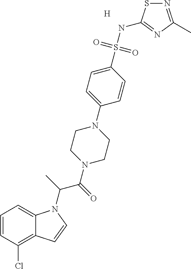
[H].N1=C(C)N=C(NS(C2=CC=C(N3CCN(C(=O)C(C)N4C5=CC=CC(Cl)=C5C=C4)CC3)C=C2)(=O)=O)S1
